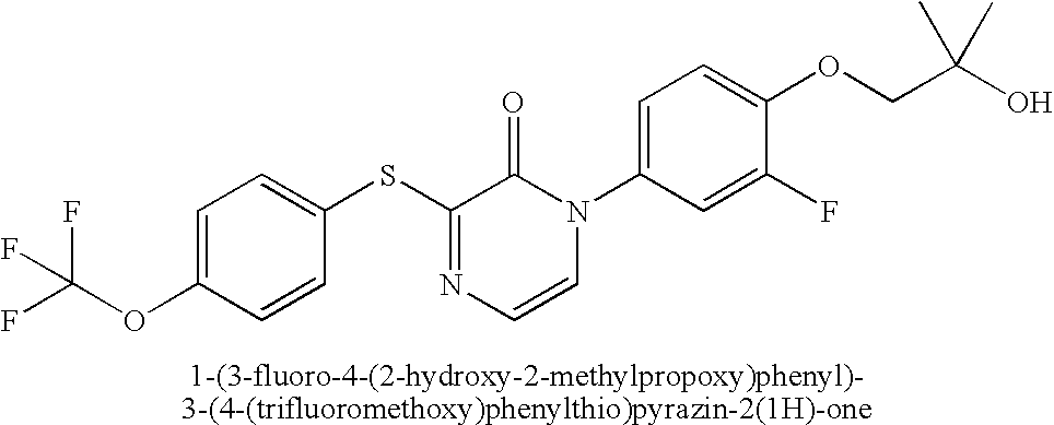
S(C1=NC=CN(C2=CC=C(OCC(O)(C)C)C(F)=C2)C1=O)C1=CC=C(OC(F)(F)F)C=C1
